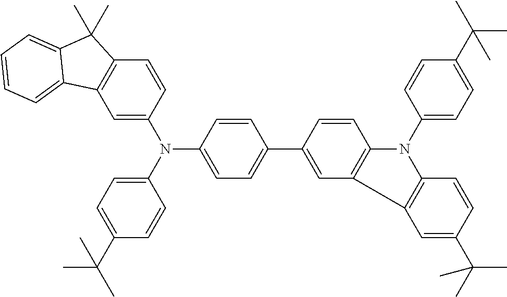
C1=C(N(C2=CC=C(C3=CC4=C(C=C3)N(C3=CC=C(C(C)(C)C)C=C3)C3=C4C=C(C(C)(C)C)C=C3)C=C2)C2=CC=C(C(C)(C)C)C=C2)C=CC2=C1C1=CC=CC=C1C2(C)C
